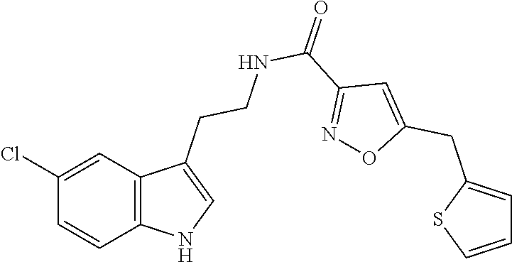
C1(Cl)=CC2=C(C=C1)NC=C2CCNC(=O)C1=NOC(CC2=CC=CS2)=C1
